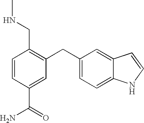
C1=CC(C(=O)N)=CC(CC2=CC=C3C(=C2)C=CN3)=C1CNC
